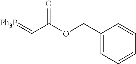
C1(COC(C=[Ph3P])=O)=CC=CC=C1
